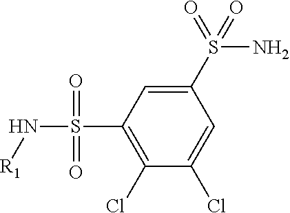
C1(S(=O)(=O)N)=CC(S(N[R1])(=O)=O)=C(Cl)C(Cl)=C1
